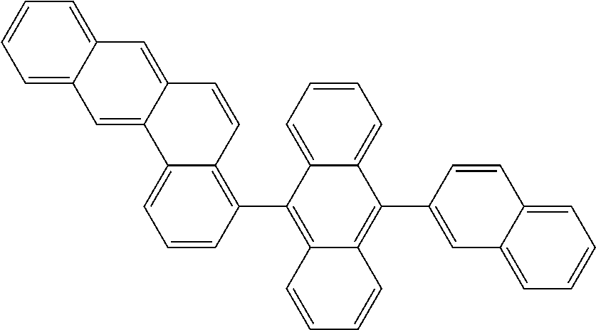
C1=CC=C2C(=C1C1=C3C(=C(C4=CC5=CC=CC=C5C=C4)C4=CC=CC=C14)C=CC=C3)C=CC1=CC3=CC=CC=C3C=C21
